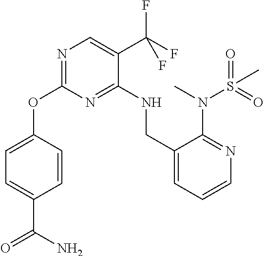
O(C1=NC=C(C(F)(F)F)C(NCC2=CC=CN=C2N(S(=O)(C)=O)C)=N1)C1=CC=C(C(=O)N)C=C1
